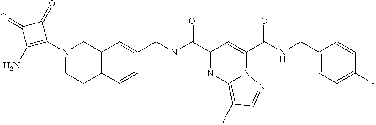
C1CC2=C(CN1C1=C(N)C(=O)C1=O)C=C(CNC(C1=NC3=C(F)C=NN3C(C(NCC3=CC=C(F)C=C3)=O)=C1)=O)C=C2
